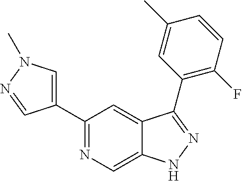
C1(C2=CN(C)N=C2)=NC=C2C(=C1)C(C1=C(F)C=CC(C)=C1)=NN2
